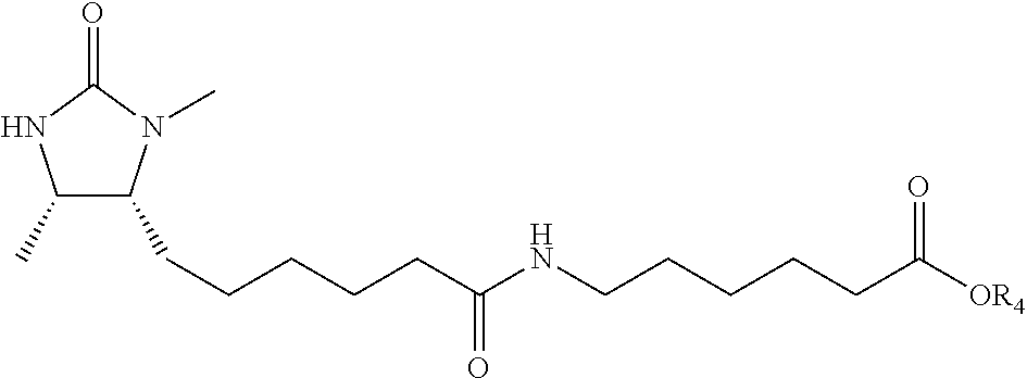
C1(C)C(CCCCCC(NCCCCCC([OR4])=O)=O)N(C)C(=O)N1
